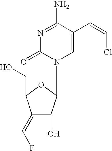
N1=C(N)C(C=CCl)=CN(C2C(O)C(=CF)C(CO)O2)C1=O
